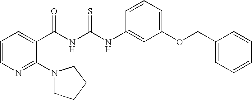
N(C(NC(C1=CC=CN=C1N1CCCC1)=O)=S)C1=CC(OCC2=CC=CC=C2)=CC=C1
